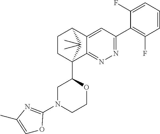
C1(F)=CC=CC(F)=C1C1=NN=C2C(=C1)C1CCC2(C2CN(C3=NC(C)=CO3)CCO2)C1(C)C
